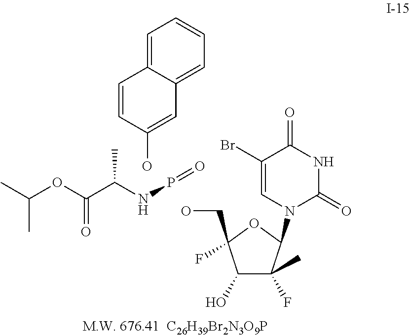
OC1=CC2=CC=CC=C2C=C1.CC(OC(C(NP=O)C)=O)C.OCC1(F)C(O)C(F)(C)C(N2C(=O)NC(=O)C(Br)=C2)O1
